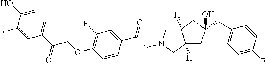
C12([H])CC(O)(CC3=CC=C(F)C=C3)CC1([H])CN(CC(C1=CC(F)=C(OCC(C3=CC=C(O)C(F)=C3)=O)C=C1)=O)C2
